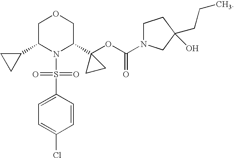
C1C(C2CC2)N(S(C2=CC=C(Cl)C=C2)(=O)=O)C(C2(OC(=O)N3CCC(CCC)(O)C3)CC2)CO1
